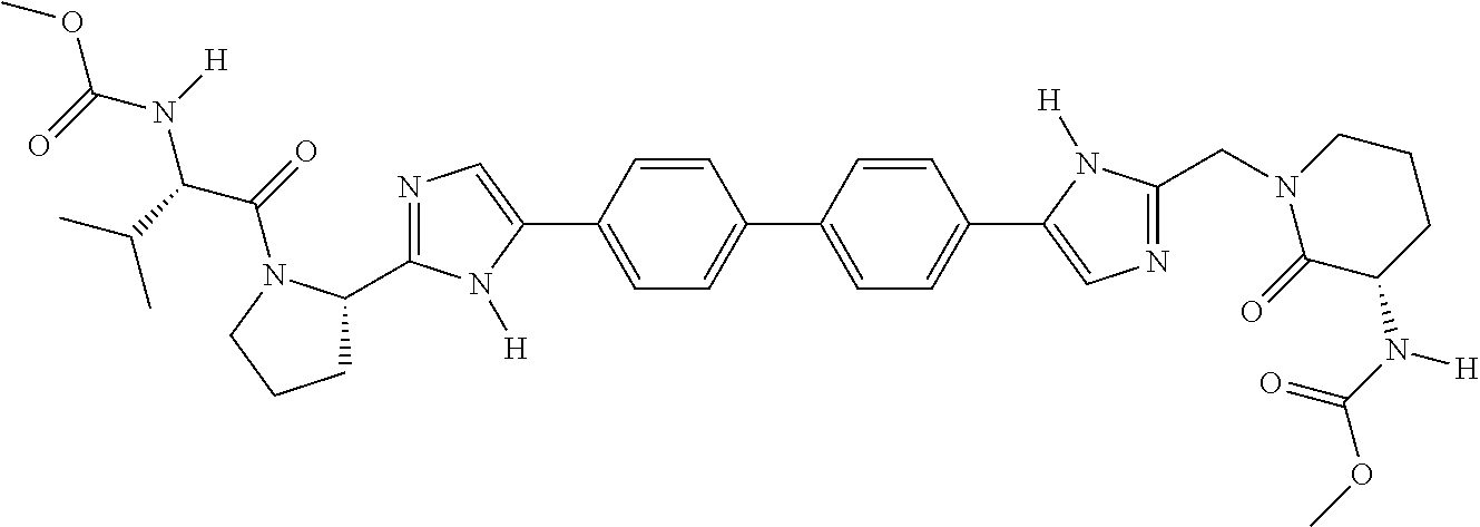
C1=C(C2=CN=C(C3CCCN3C(=O)C(C(C)C)N(C(OC)=O)[H])N2[H])C=CC(C2=CC=C(C3=CN=C(CN4C(=O)C(N(C(=O)OC)[H])CCC4)N3[H])C=C2)=C1
